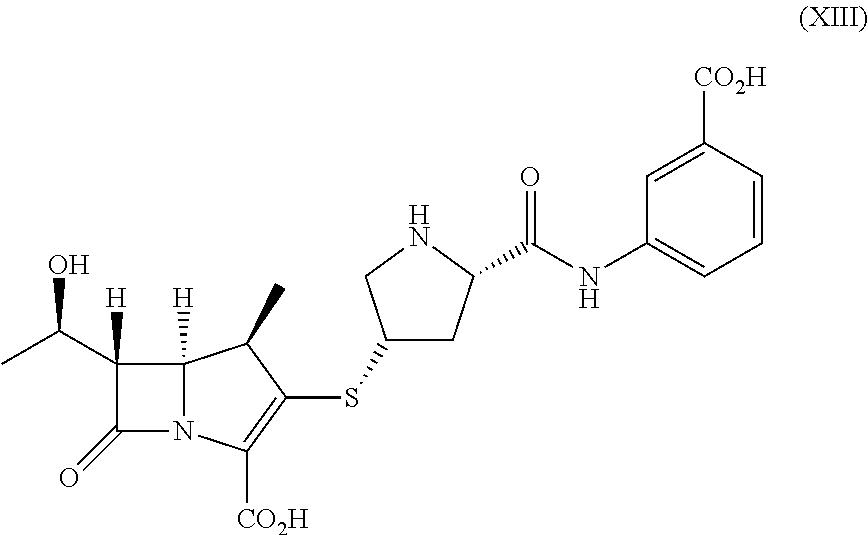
C1(C(C)O)([H])C(=O)N2C1([H])C(C)C(SC1CC(C(NC3=CC=CC([CO2H])=C3)=O)NC1)=C2[CO2H]
